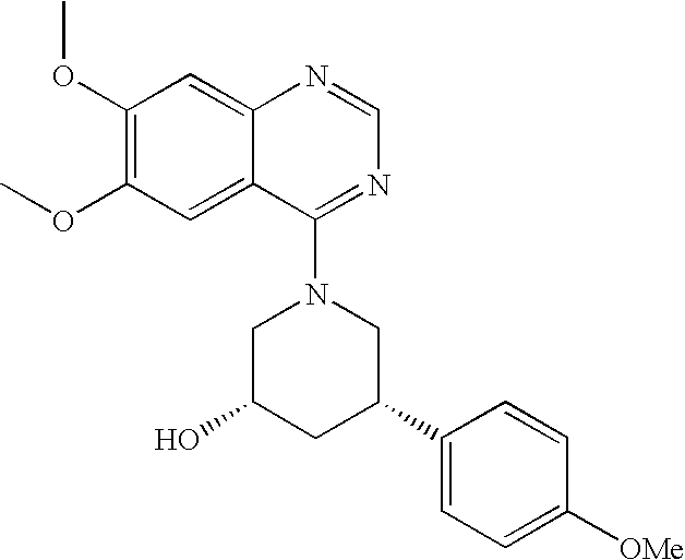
C1(OC)=C(OC)C=C2C(=C1)N=CN=C2N1CC(O)CC(C2=CC=C([OMe])C=C2)C1
